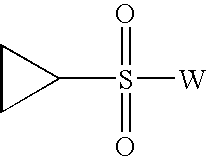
C1CC1S(=O)([W])=O
